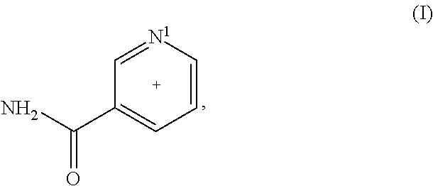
C1=C[N1]=CC(C(N)=O)=C1
